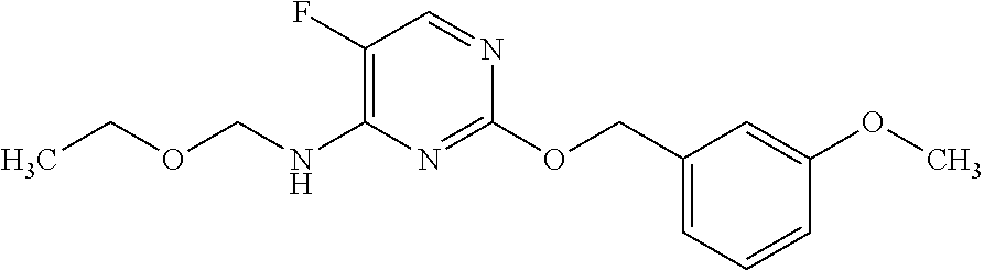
C1(F)=C(NCOCC)N=C(OCC2=CC=CC(OC)=C2)N=C1
